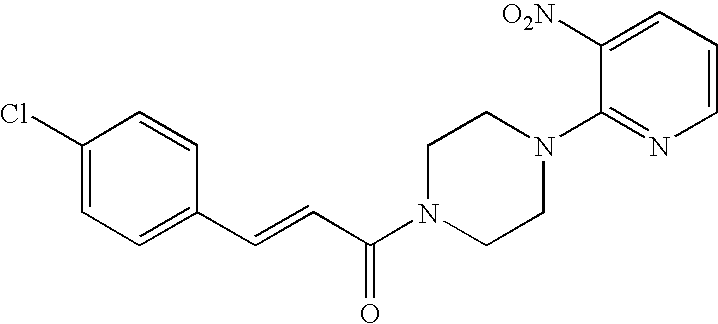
C1(Cl)=CC=C(C=CC(N2CCN(C3=NC=CC=C3[O2N])CC2)=O)C=C1
